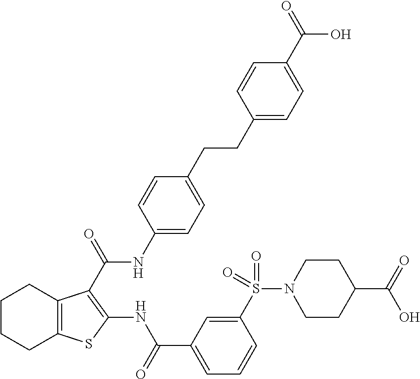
C1CCC2=C(C1)C(C(NC1=CC=C(CCC3=CC=C(C(=O)O)C=C3)C=C1)=O)=C(NC(C1=CC=CC(S(N3CCC(C(=O)O)CC3)(=O)=O)=C1)=O)S2
